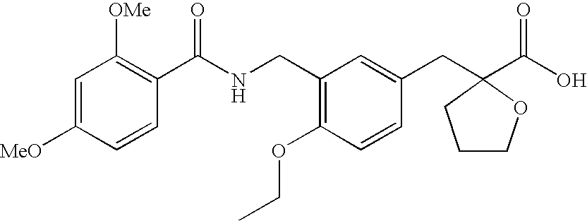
C1=C([MeO])C=CC(C(NCC2=C(OCC)C=CC(CC3(C(O)=O)CCCO3)=C2)=O)=C1[OMe]
